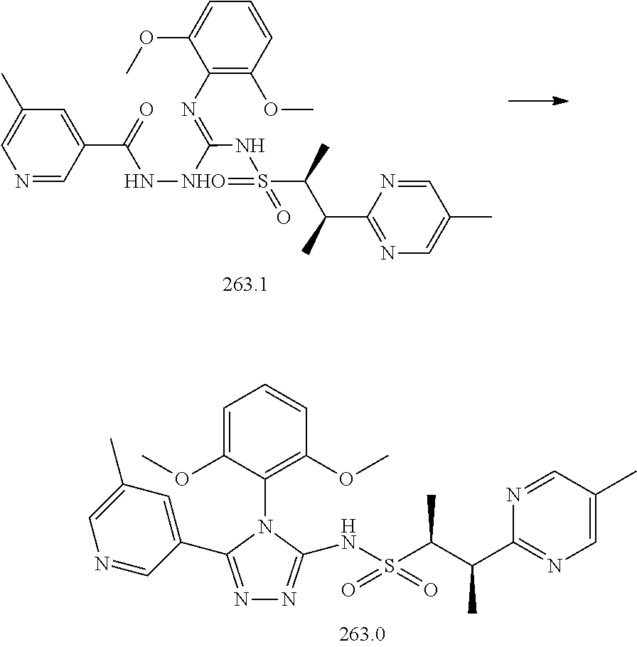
N1=C(C2=CC(C)=CN=C2)N(C2=C(OC)C=CC=C2OC)C(NS(C(C(C2=NC=C(C)C=N2)C)C)(=O)=O)=N1.C1=NC(C(C)C(C)S2(=O)=[NHO](NC(C3=CC(C)=CN=C3)=O)C(=NC3=C(OC)C=CC=C3OC)N2)=NC=C1C
